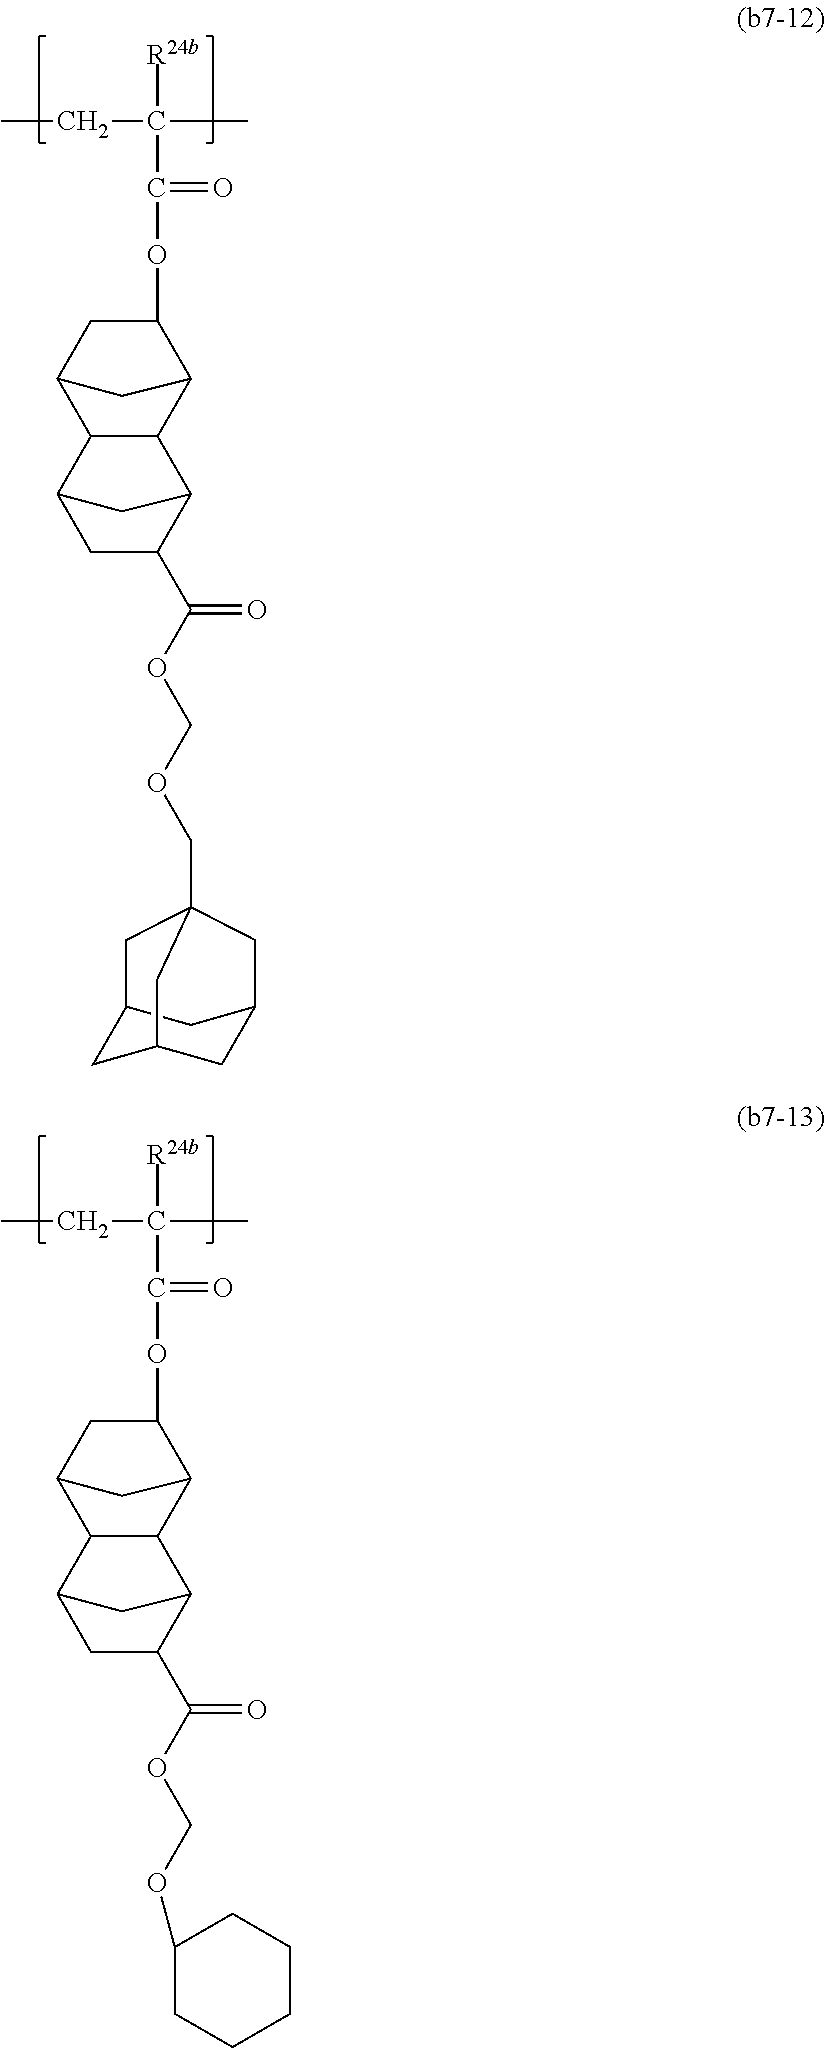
[R24b]C(C(OC1CC2C3C(C1C2)C1C(C(OCOCC24CC5CC(CC(C5)C2)C4)=O)CC3C1)=O)(C)CC.[R24b]C(C(OC1CC2C3C(C1C2)C1C(C(OCOC2CCCCC2)=O)CC3C1)=O)(C)CC
